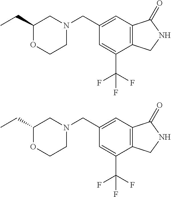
C1(CN2CC(CC)OCC2)=CC2=C(C(C(F)(F)F)=C1)CNC2=O.C1(CN2CC(CC)OCC2)=CC2=C(C(C(F)(F)F)=C1)CNC2=O
